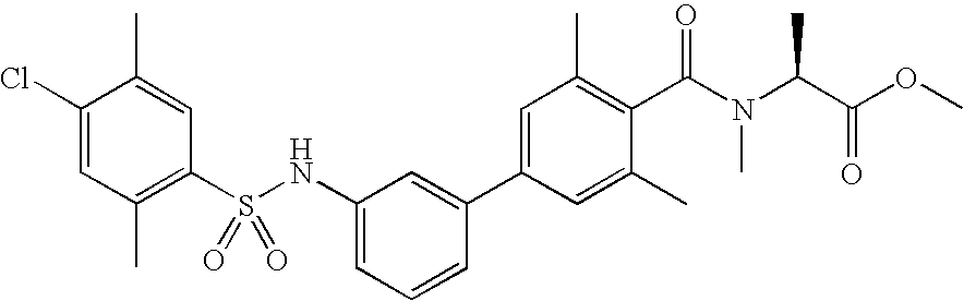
C1(Cl)=CC(C)=C(S(NC2=CC=CC(C3=CC(C)=C(C(N(C(C(OC)=O)C)C)=O)C(C)=C3)=C2)(=O)=O)C=C1C
